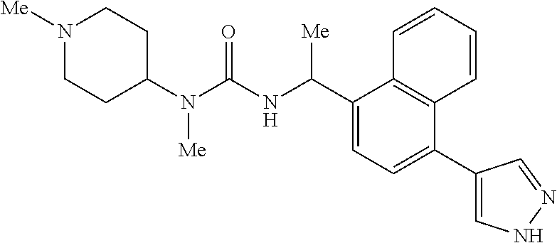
C1(N(C(NC(C2=CC=C(C3=CNN=C3)C3=C2C=CC=C3)[Me])=O)[Me])CCN([Me])CC1
